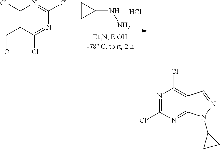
C1CC1NN.Cl.C1(Cl)=C(C=O)C(Cl)=NC(Cl)=N1.N1=C(Cl)N=C2C(=C1Cl)C=NN2C1CC1
